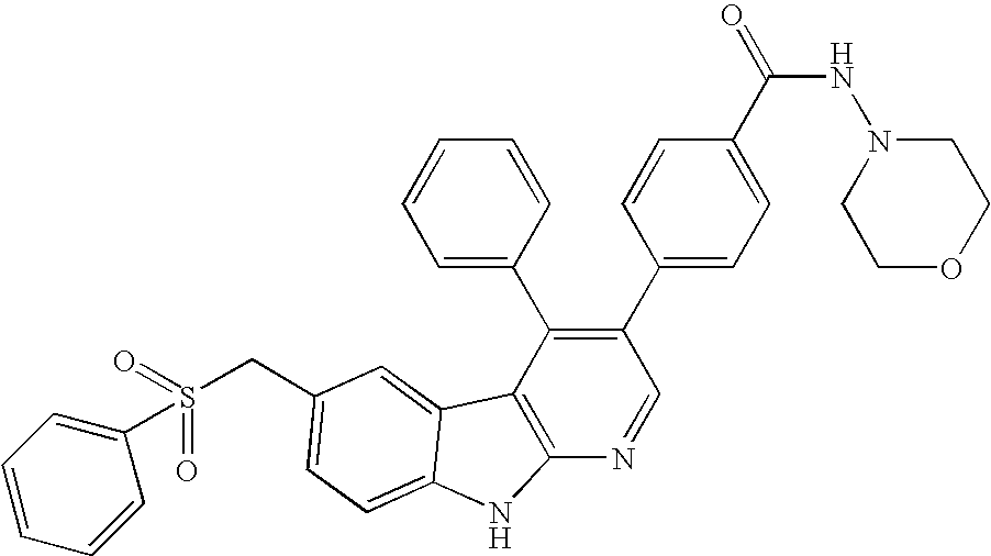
C(C1=CC=C2C(=C1)C1=C(N=CC(C3=CC=C(C(NN4CCOCC4)=O)C=C3)=C1C1=CC=CC=C1)N2)S(C1=CC=CC=C1)(=O)=O
